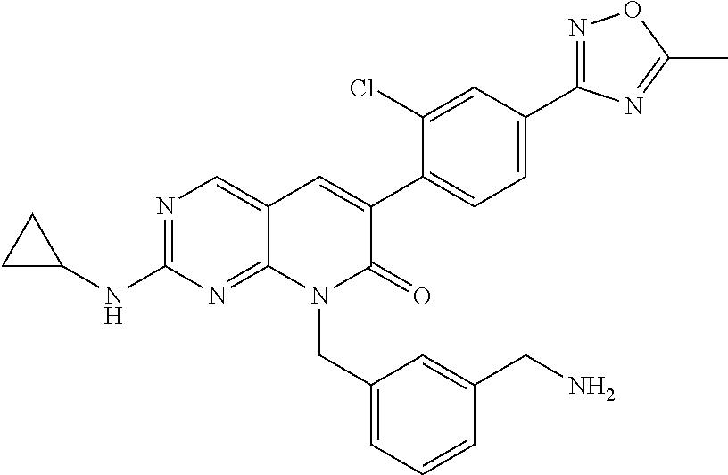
N1=C(C2=CC=C(C3=CC4=CN=C(NC5CC5)N=C4N(CC4=CC=CC(CN)=C4)C3=O)C(Cl)=C2)N=C(C)O1
